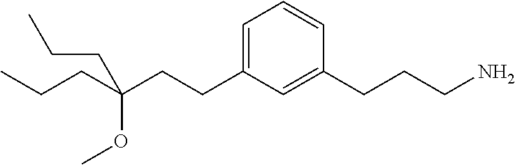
C1=C(CCC(CCC)(OC)CCC)C=C(CCCN)C=C1
